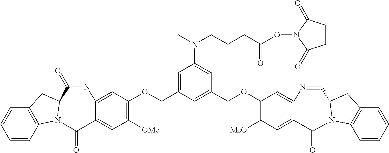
C12=C(C=CC=C1)N1C(C2)C(=O)NC2=CC(OCC3=CC(N(CCCC(ON4C(=O)CCC4=O)=O)C)=CC(COC4=C([MeO])C=C5C(=C4)N=CC4N(C6=C(C=CC=C6)C4)C5=O)=C3)=C([OMe])C=C2C1=O
